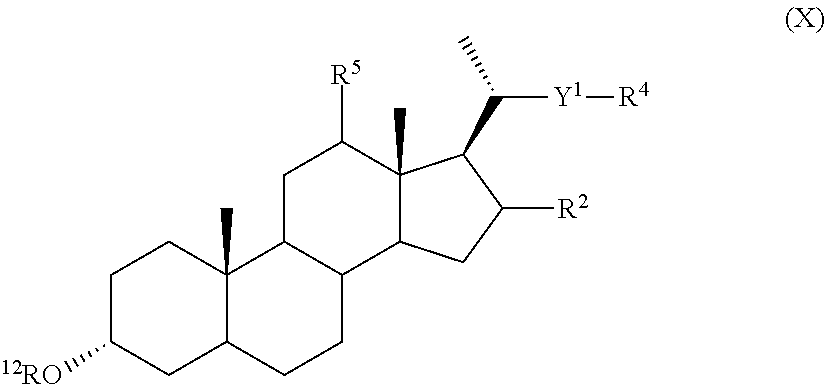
C1C([12RO])CC2C(C)(C1)C1C(CC2)C2C(C)(C([R5])C1)C(C(C)[Y1][R4])C([R2])C2
